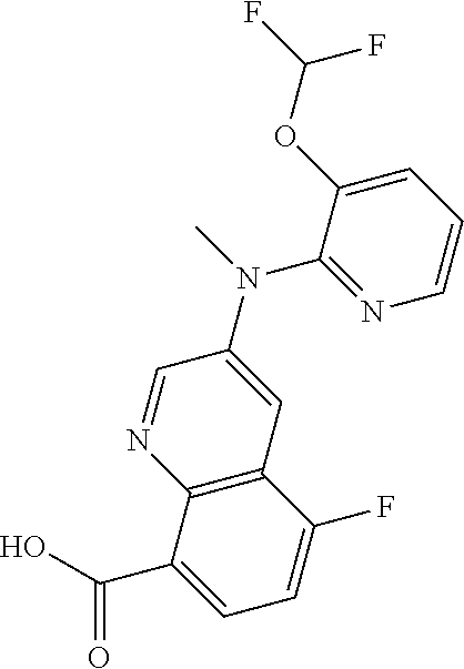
OC(C1=CC=C(F)C2=C1N=CC(N(C1=NC=CC=C1OC(F)F)C)=C2)=O
